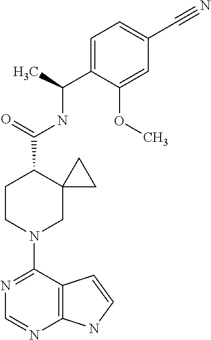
N1=C(N2CC3(C(C(=O)NC(C4=CC=C(C#N)C=C4OC)C)CC2)CC3)C2=C(N=C1)NC=C2
